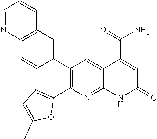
C12=C(C=C(C3=C(C4=CC=C(C)O4)N=C4C(=C3)C(C(=O)N)=CC(=O)N4)C=C1)C=CC=N2
